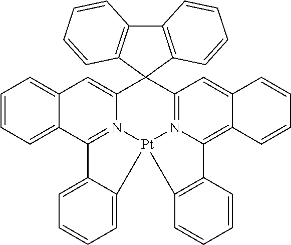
C1=CC=C2C(=C1)C=C1N3=C2C2=CC=CC=C2[Pt]32N3=C(C14C1=C(C5=C4C=CC=C5)C=CC=C1)C=C1C(=C3C3=C2C=CC=C3)C=CC=C1
